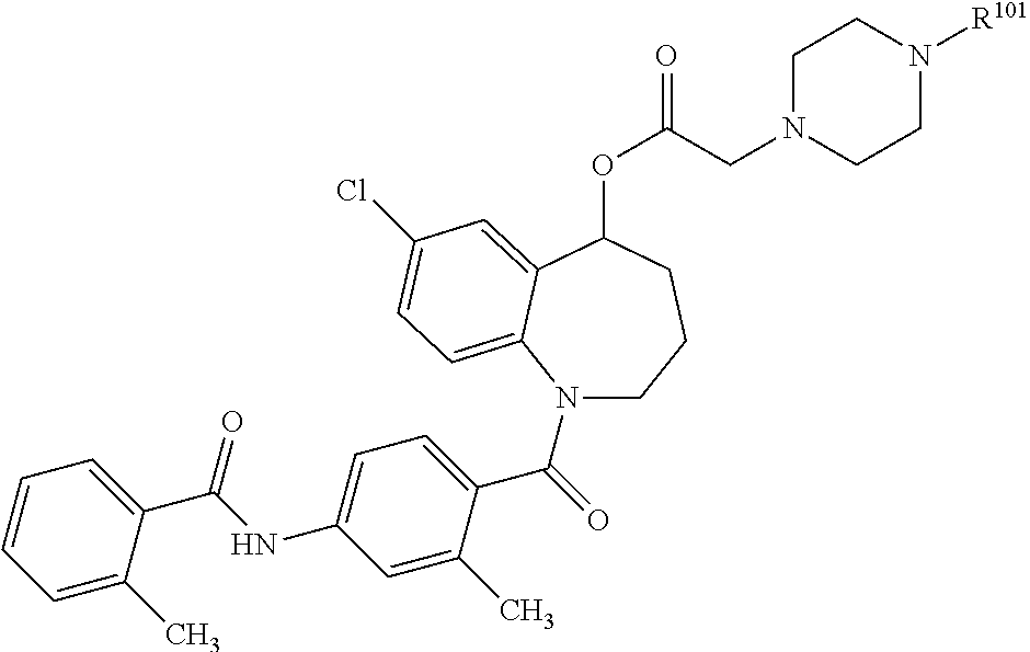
C1=C(C)C(C(NC2=CC=C(C(=O)N3CCCC(OC(=O)CN4CCN([R101])CC4)C4=CC(Cl)=CC=C34)C(C)=C2)=O)=CC=C1
